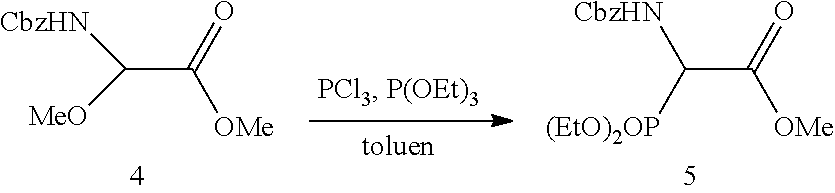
C(C(=O)[OMe])([(EtO)2OP])[CbzHN].C(C(=O)[OMe])([MeO])[CbzHN]
